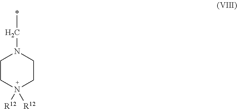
C1CN([R12])([R12])CCN1C*
